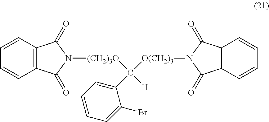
C1=CC2=C(C=C1)C(=O)N([(CH2)3O]C([O(CH2)3]N1C(=O)C3=C(C1=O)C=CC=C3)(C1=CC=CC=C1Br)[H])C2=O
